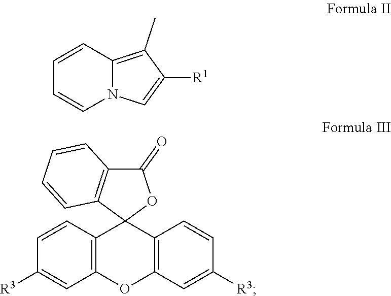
C1=CC2=C(C)C([R1])=CN2C=C1.C1=CC2=C(C=C1[R3])OC1=C(C23OC(=O)C2=C3C=CC=C2)C=CC([R3])=C1
